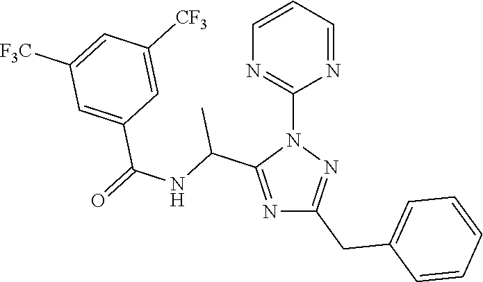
N1=C(C(NC(=O)C2=CC([F3C])=CC([CF3])=C2)C)N(C2=NC=CC=N2)N=C1CC1=CC=CC=C1
